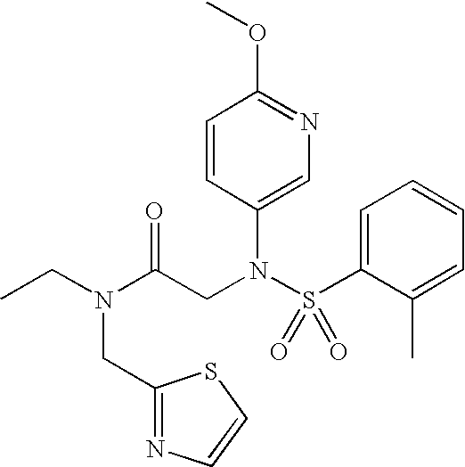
C1=C(N(S(C2=CC=CC=C2C)(=O)=O)CC(N(CC2=NC=CS2)CC)=O)C=CC(OC)=N1
